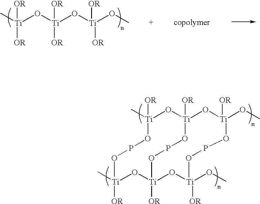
C[Ti](O[Ti](O[Ti](OC)([OR])[OR])([OR])[OR])([OR])[OR].C[Ti]1([OR])O[Ti]2([OR])O[Ti](OC)([OR])OPO[Ti](OC)([OR])O[Ti]([OR])(O[Ti](C)([OR])OPO1)OPO2
